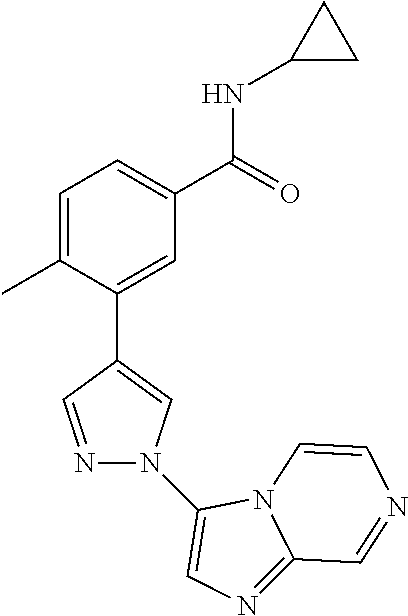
C1=C(C)C(C2=CN(C3=CN=C4N3C=CN=C4)N=C2)=CC(C(=O)NC2CC2)=C1
